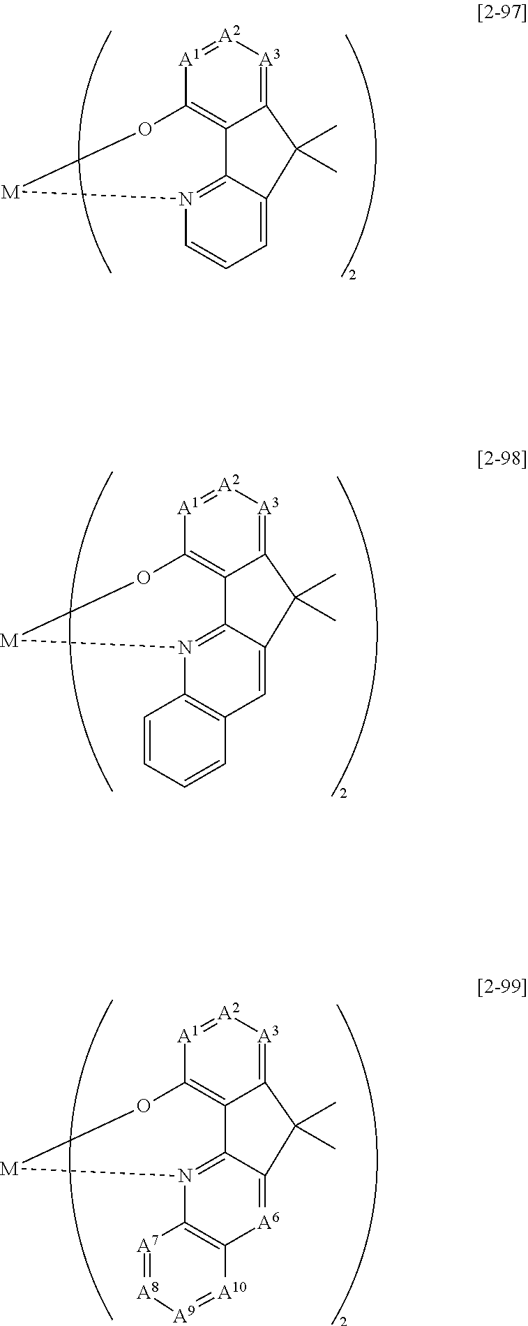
C12=[A3][A2]=[A1]C3=C1C1=N(C=CC=C1C2(C)C)[M]O3.C12=[A3][A2]=[A1]C3=C1C1=N(C4=C(C=C1C2(C)C)C=CC=C4)[M]O3.C12=[A3][A2]=[A1]C3=C1C1=N(C4=C([A6]=C1C2(C)C)[A10]=[A9][A8]=[A7]4)[M]O3
